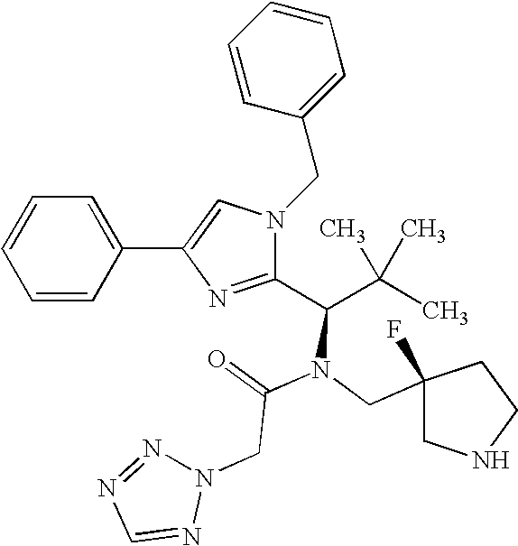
C1=CC=CC(C2=CN(CC3=CC=CC=C3)C(C(C(C)(C)C)N(CC3(F)CNCC3)C(=O)CN3N=NC=N3)=N2)=C1
